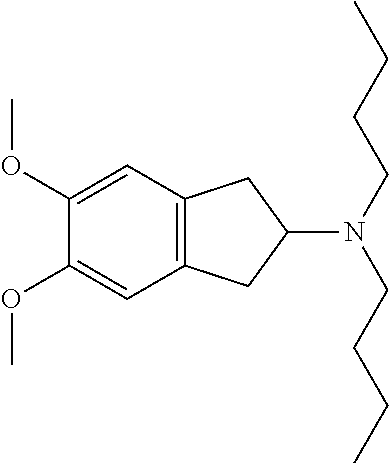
C12=C(C=C(OC)C(OC)=C1)CC(N(CCCC)CCCC)C2
